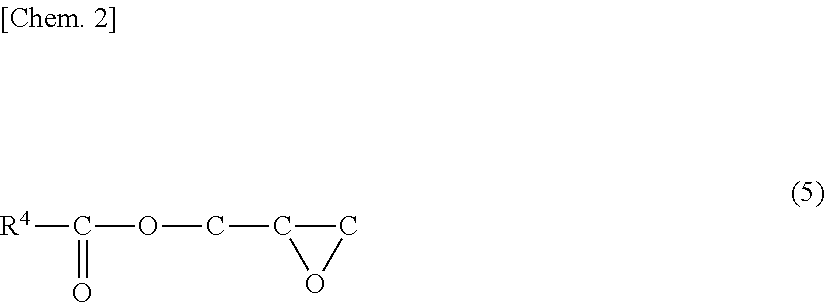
[R4]C(OCC1CO1)=O
